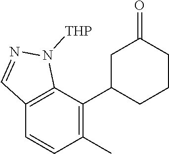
C12=C(C(C3CC(=O)CCC3)=C(C)C=C1)N([THP])N=C2
